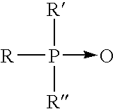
P(->O)([R])([R])[R]
